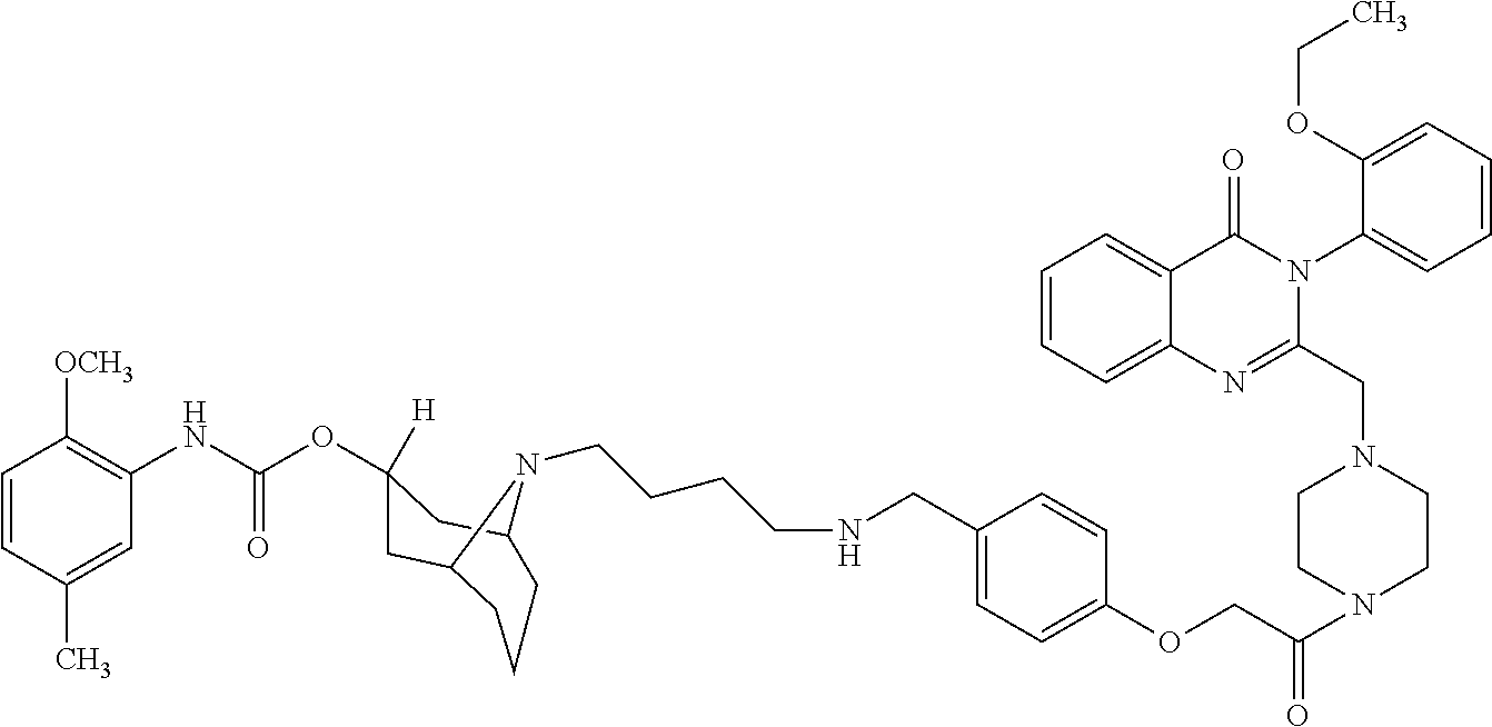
C1=CC(C)=CC(NC(OC2([H])CC3CCCC(C2)N3CCCCNCC2=CC=C(OCC(N3CCN(CC4=NC5=CC=CC=C5C(=O)N4C4=CC=CC=C4OCC)CC3)=O)C=C2)=O)=C1[OCH3]
